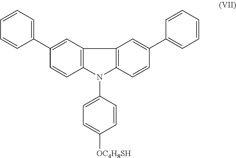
C12=C(C=C(C3=CC=CC=C3)C=C1)C1=C(N2C2=CC=C([OC4H8SH])C=C2)C=CC(C2=CC=CC=C2)=C1
